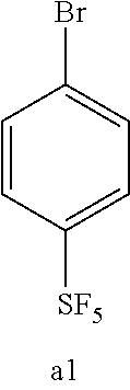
C1=CC([SF5])=CC=C1Br
